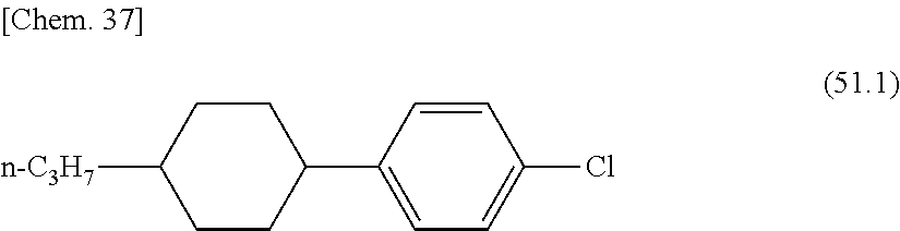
C1CC(C2=CC=C(Cl)C=C2)CCC1[n-C3H7]
